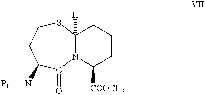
C12([H])N(C([COOCH3])CCC1)C(=O)C(N[P1])CCS2
